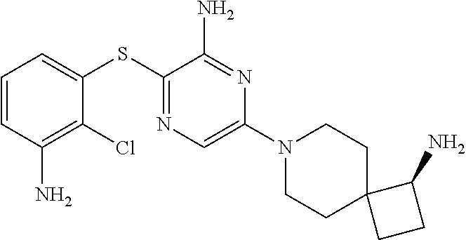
C1=C(SC2=NC=C(N3CCC4(CC3)CCC4N)N=C2N)C(Cl)=C(N)C=C1
